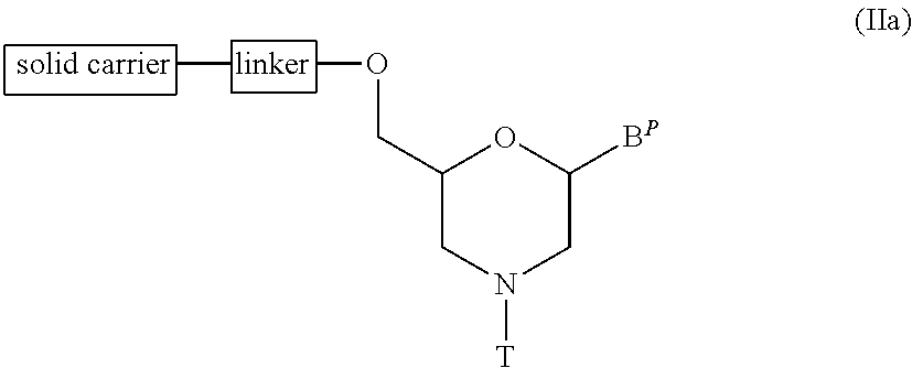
[linker]([solid carrier])OCC1CN([T])CC([BP])O1
